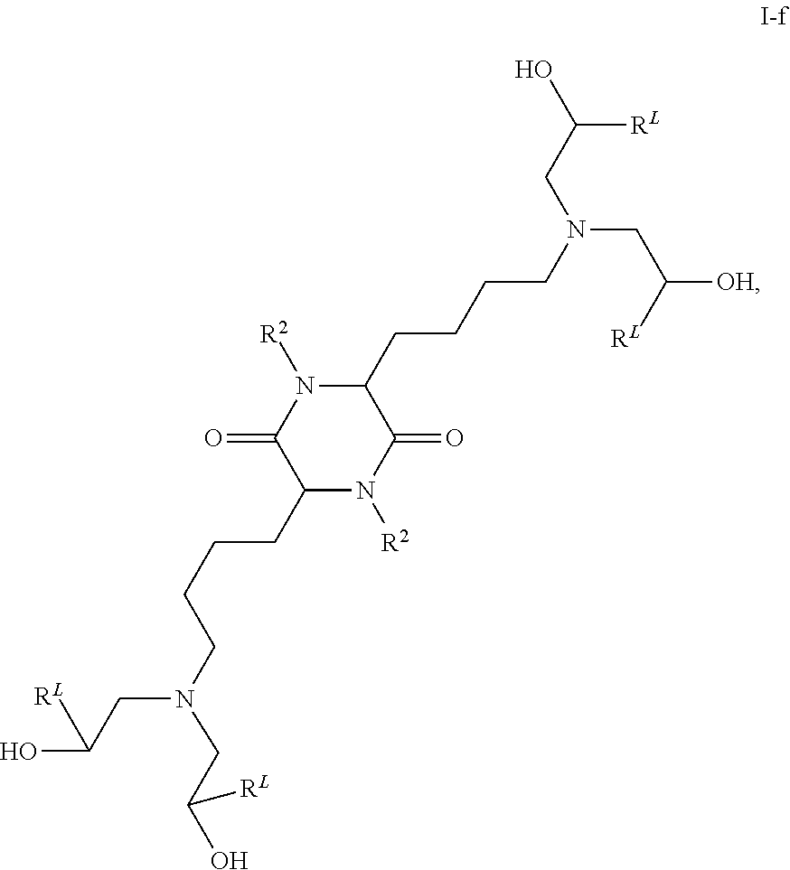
C1(CCCCN(CC(O)[RL])CC(O)[RL])N([R2])C(=O)C(CCCCN(CC([OH])[RL])CC(O)[RL])N([R2])C1=O
